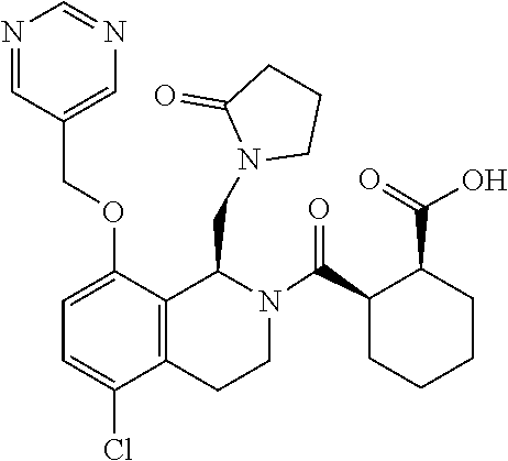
C1=NC=NC=C1COC1=CC=C(Cl)C2=C1C(CN1CCCC1=O)N(C(C1CCCCC1C(=O)O)=O)CC2
